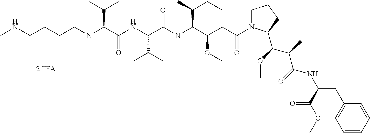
C(CN(C(C(NC(C(N(C(C(CC(N1CCCC1C(OC)C(C)C(NC(CC1=CC=CC=C1)C(OC)=O)=O)=O)OC)C(C)CC)C)=O)C(C)C)=O)C(C)C)C)CCNC
